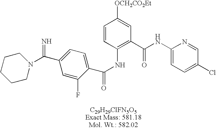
C1(NC(C2=C(NC(=O)C3=CC=C(C(=N)N4CCCCC4)C=C3F)C=CC([OCH2CO2Et])=C2)=O)=CC=C(Cl)C=N1
